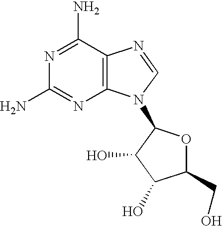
C12=C(N=CN1C1OC(CO)C(O)C1O)C(N)=NC(N)=N2
